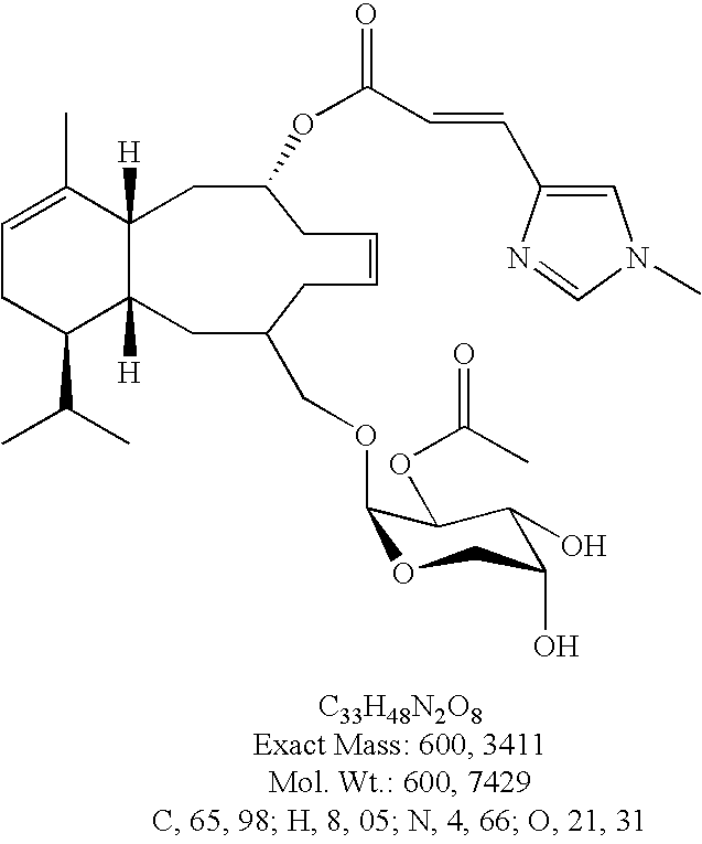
C1=C(C)C2([H])C([H])(C(C(C)C)C1)CC(COC1OCC(O)C(O)C1OC(=O)C)CC=CCC(OC(=O)C=CC1=CN(C)C=N1)C2
